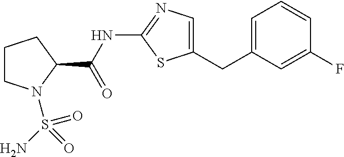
C1=C(CC2=CN=C(NC(=O)C3CCCN3S(N)(=O)=O)S2)C=C(F)C=C1
